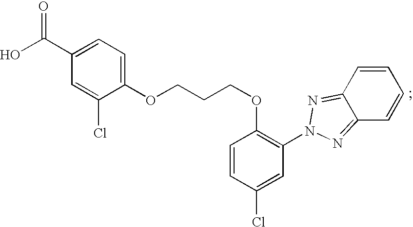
C1=C(Cl)C(OCCCOC2=C(N3N=C4C(=N3)C=CC=C4)C=C(Cl)C=C2)=CC=C1C(O)=O
